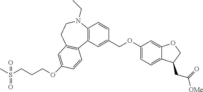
C12=C(C=C(COC3=CC=C4C(=C3)OCC4CC(=O)[OMe])C=C1)C1=C(CCN2CC)C=C(OCCCS(C)(=O)=O)C=C1
